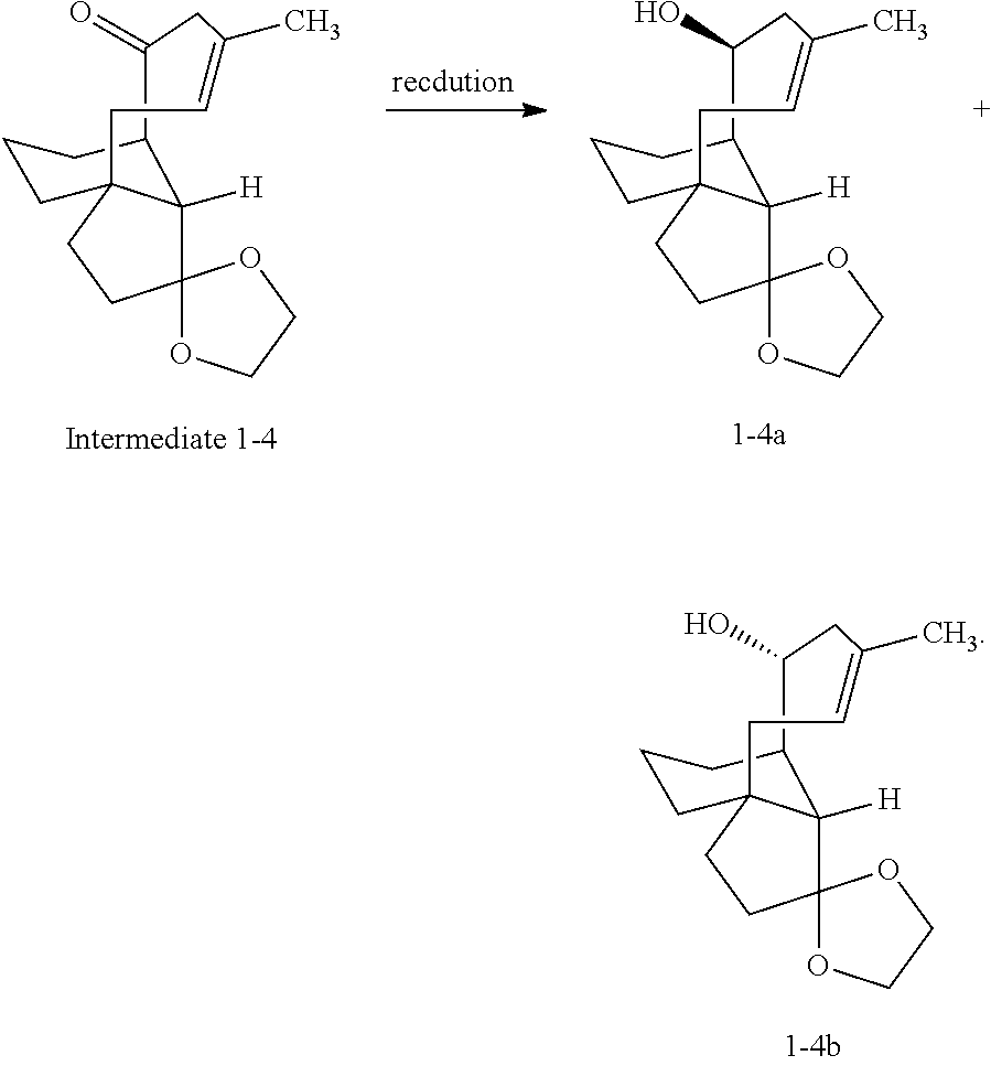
C1=C(C)CC(O)C2C3([H])C4(OCCO4)CCC3(CCC2)C1.C1=C(C)CC(=O)C2C3([H])C4(OCCO4)CCC3(CCC2)C1.C1=C(C)CC(O)C2C3([H])C4(OCCO4)CCC3(CCC2)C1
